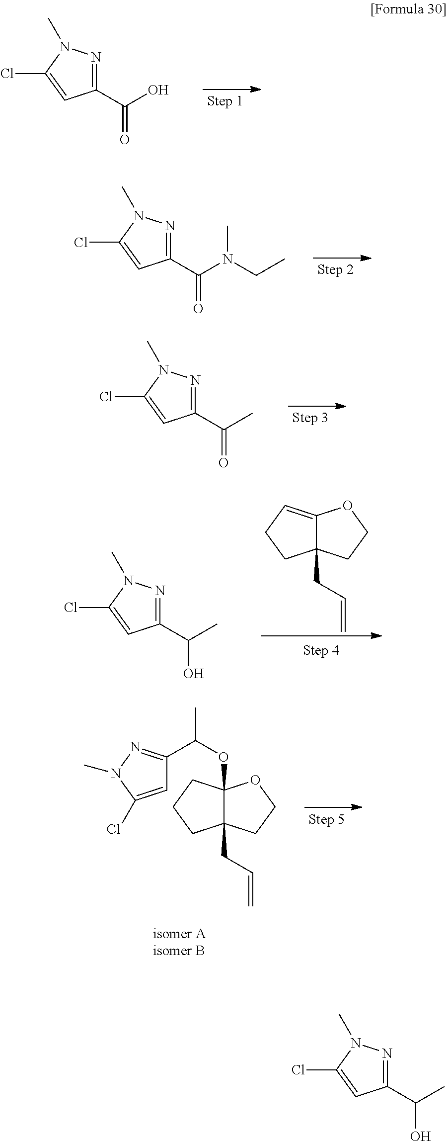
C1(C(O)=O)=NN(C)C(Cl)=C1.C1(C(N(CC)C)=O)=NN(C)C(Cl)=C1.C1(C(C)=O)=NN(C)C(Cl)=C1.C1(C(C)O)=NN(C)C(Cl)=C1.C12(CC=C)C(=CCC1)OCC2.C1=C(Cl)N(C)N=C1C(OC12C(CC=C)(CCC1)CCO2)C.C1(C(C)O)=NN(C)C(Cl)=C1
